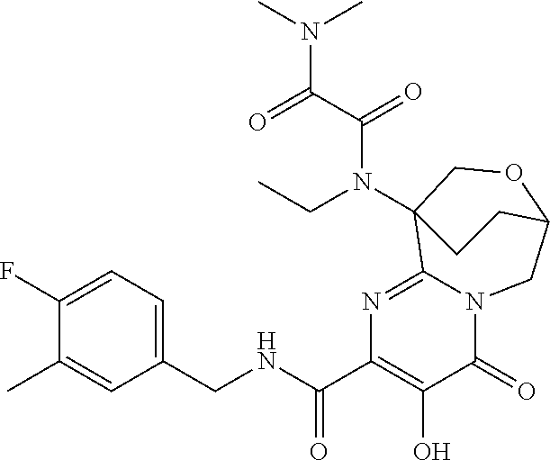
C1(F)=CC=C(CNC(C2=C(O)C(=O)N3C(=N2)C2(N(CC)C(C(=O)N(C)C)=O)COC(C3)CC2)=O)C=C1C
